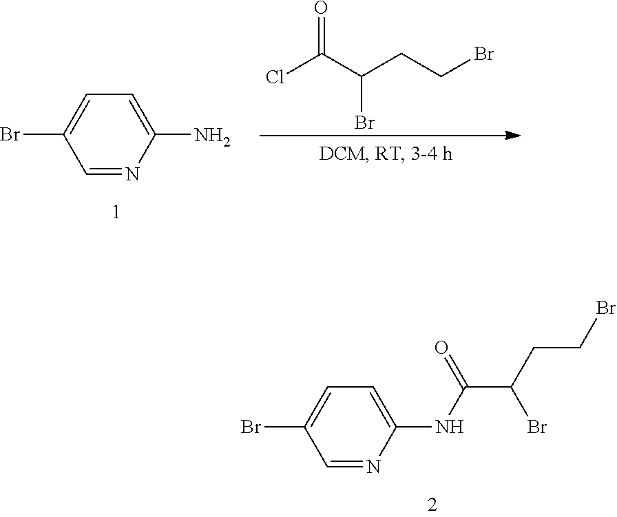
C1(NC(C(CCBr)Br)=O)=CC=C(Br)C=N1.C1(N)=CC=C(Br)C=N1.O=C(Cl)C(Br)CCBr
